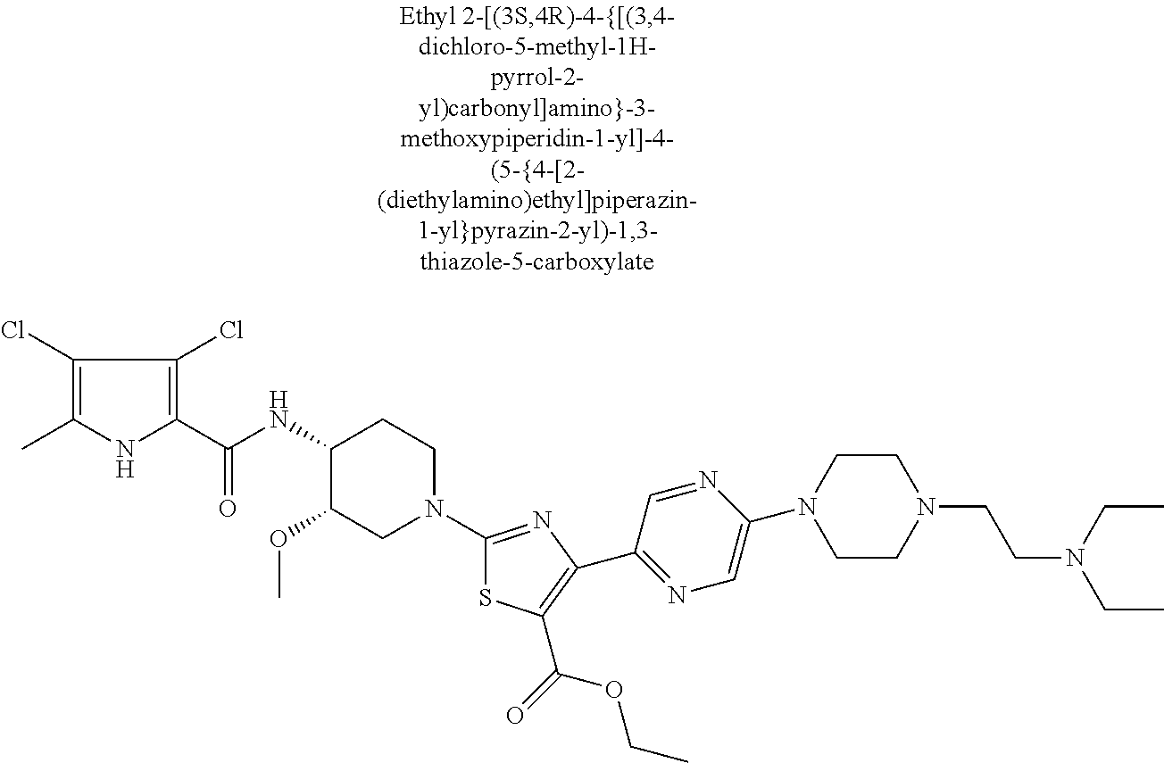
C1(Cl)=C(C)NC(C(NC2C(OC)CN(C3=NC(C4=NC=C(N5CCN(CCN(CC)CC)CC5)N=C4)=C(C(=O)OCC)S3)CC2)=O)=C1Cl
